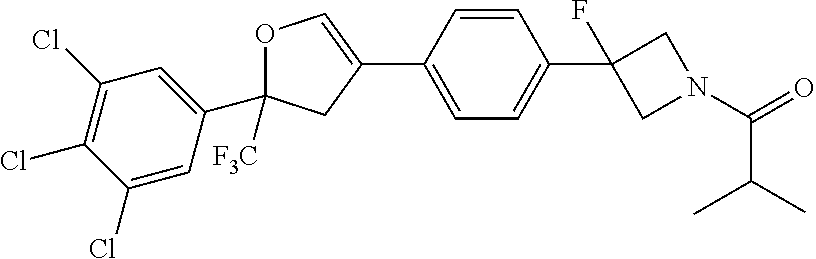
C1(Cl)=CC(C2([F3C])OC=C(C3=CC=C(C4(F)CN(C(=O)C(C)C)C4)C=C3)C2)=CC(Cl)=C1Cl
